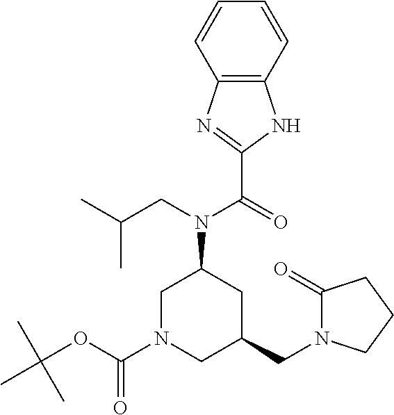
C1N(C(OC(C)(C)C)=O)CC(CN2C(=O)CCC2)CC1N(CC(C)C)C(=O)C1=NC2=C(N1)C=CC=C2
